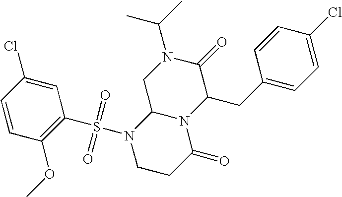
C1=CC(OC)=C(S(N2CCC(=O)N3C2CN(C(C)C)C(=O)C3CC2=CC=C(Cl)C=C2)(=O)=O)C=C1Cl
